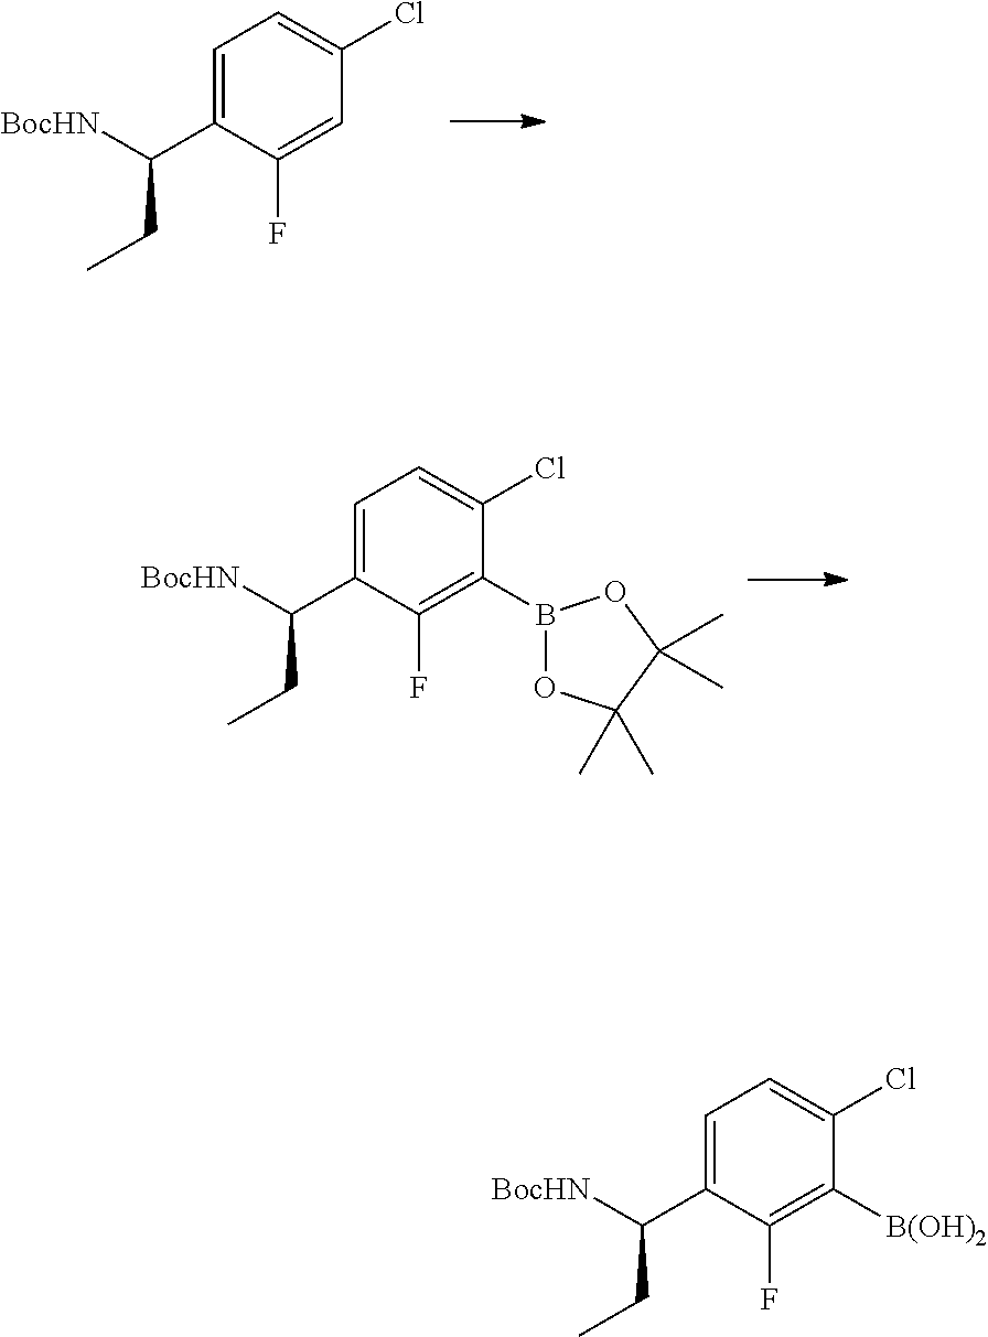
C1=C(C([BocHN])CC)C(F)=CC(Cl)=C1.C1=C(C([BocHN])CC)C(F)=C(B2OC(C)(C)C(C)(C)O2)C(Cl)=C1.C1=C(C([BocHN])CC)C(F)=C([B(OH)2])C(Cl)=C1
